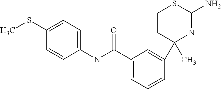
C1=C(NC(C2=CC=CC(C3(C)CCSC(N)=N3)=C2)=O)C=CC(SC)=C1
